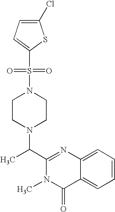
C1(C(N2CCN(S(C3=CC=C(Cl)S3)(=O)=O)CC2)C)=NC2=CC=CC=C2C(=O)N1C
